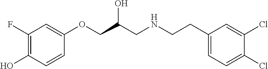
C1=CC(OCC(CNCCC2=CC=C(Cl)C(Cl)=C2)O)=CC(F)=C1O
